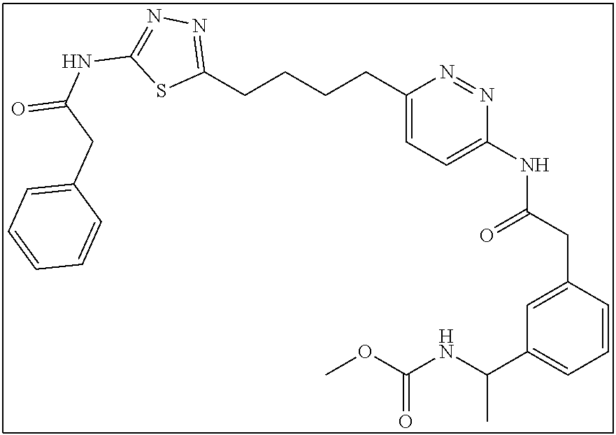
C1(CCCCC2=NN=C(NC(CC3=CC=CC=C3)=O)S2)=CC=C(NC(CC2=CC(C(NC(OC)=O)C)=CC=C2)=O)N=N1
